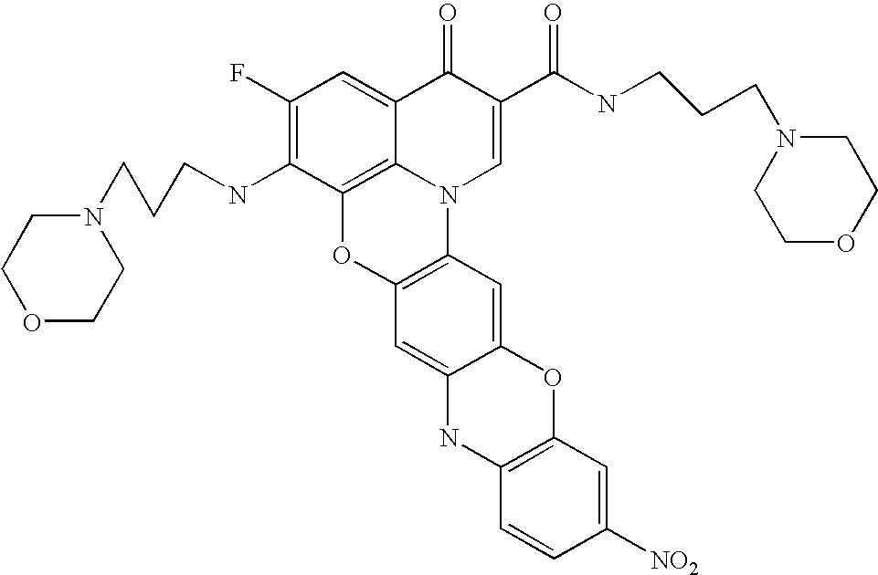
C1(F)=C(NCCCN2CCOCC2)C2=C3C(=C1)C(=O)C(C(NCCCN1CCOCC1)=O)=CN3C1=C(O2)C=C2C(=C1)OC1=C(N2)C=CC([NO2])=C1
